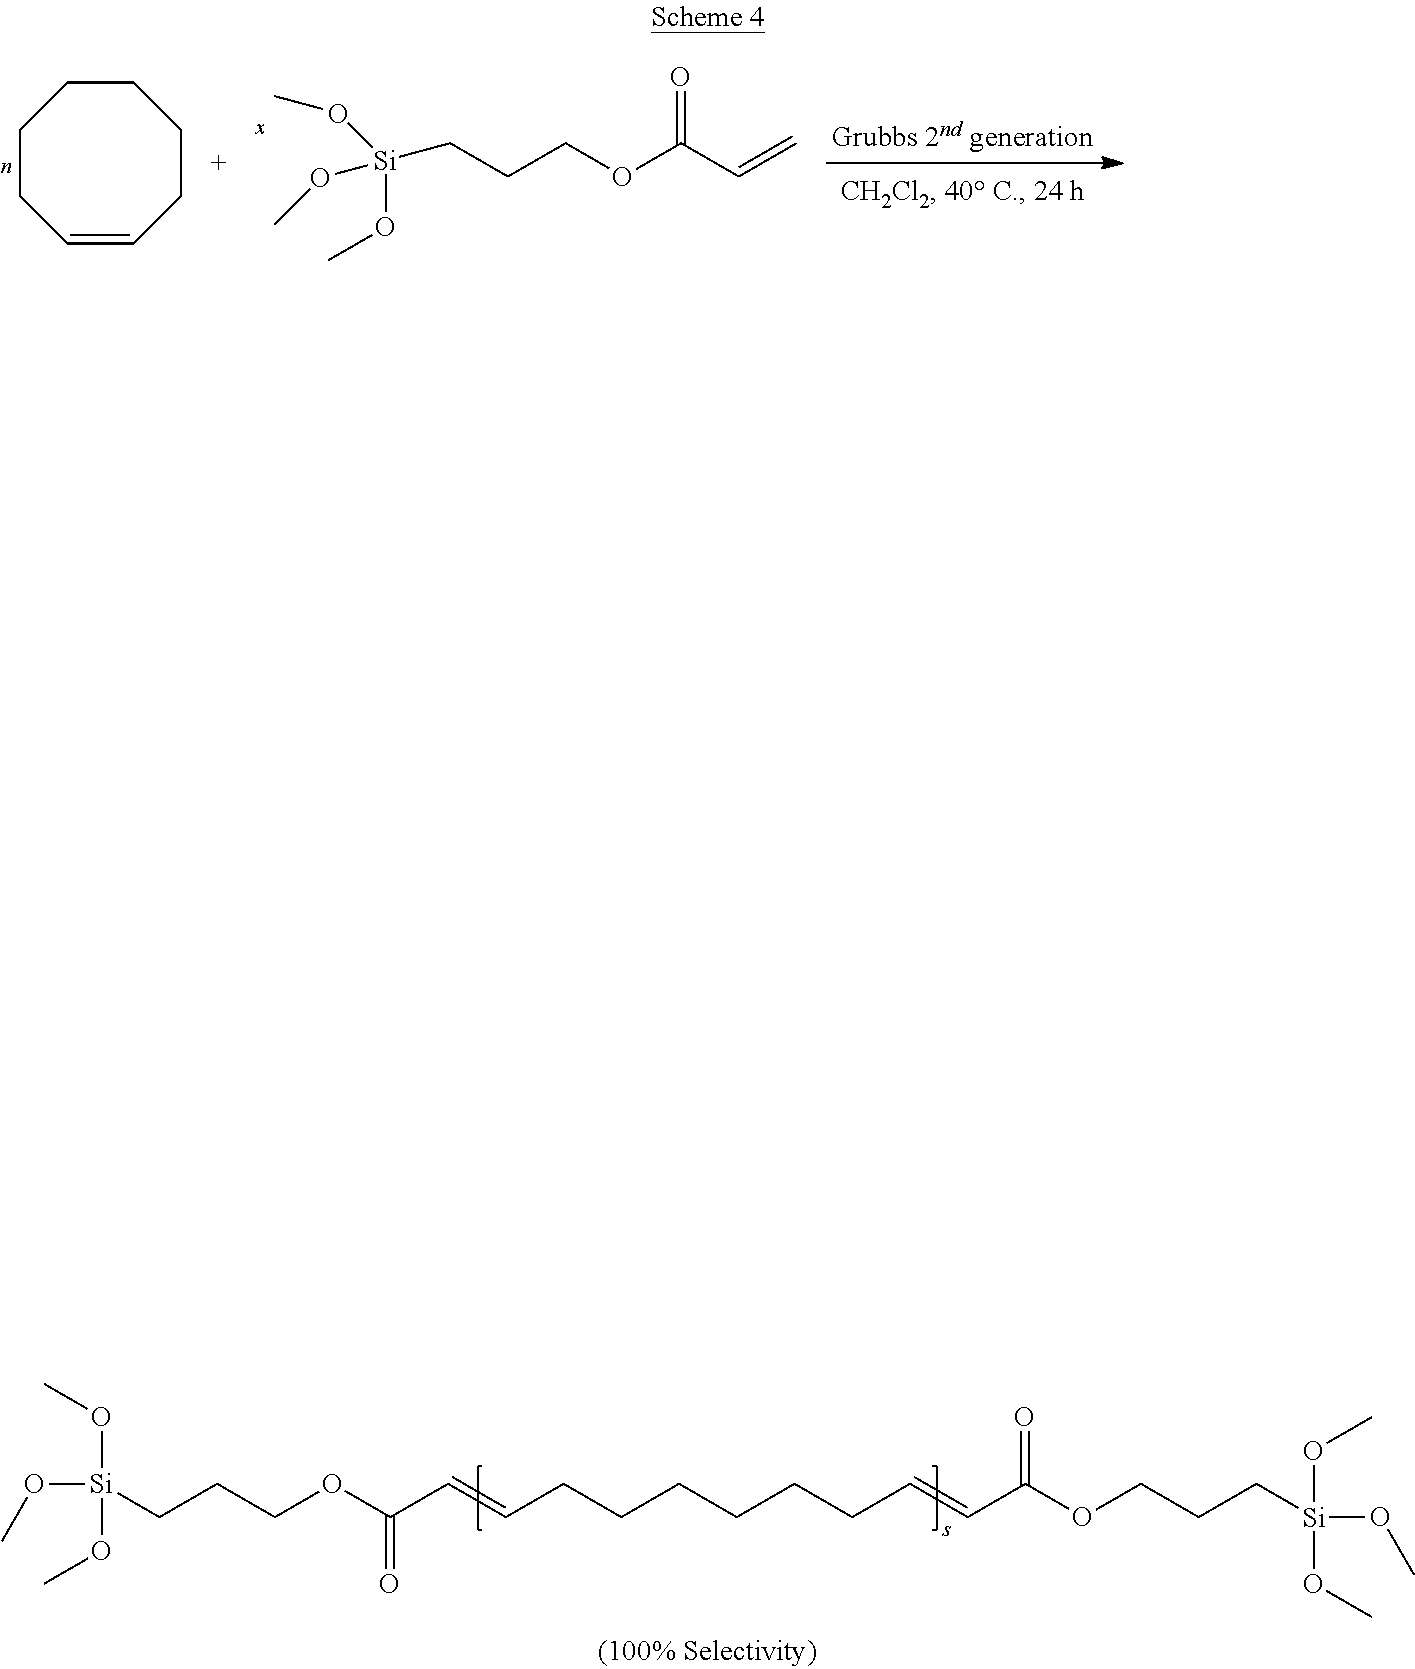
C1=CCCCCCC1.C=CC(OCCC[Si](OC)(OC)OC)=O.C(=CCCCCCCC=CC(OCCC[Si](OC)(OC)OC)=O)C(OCCC[Si](OC)(OC)OC)=O
